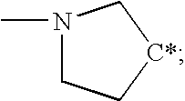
N1(C)CC[C*]C1
